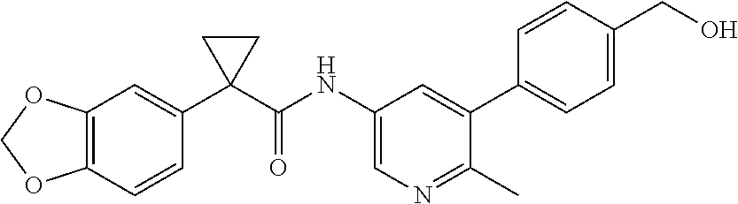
C12=C(C=CC(C3(C(=O)NC4=CN=C(C)C(C5=CC=C(CO)C=C5)=C4)CC3)=C1)OCO2
